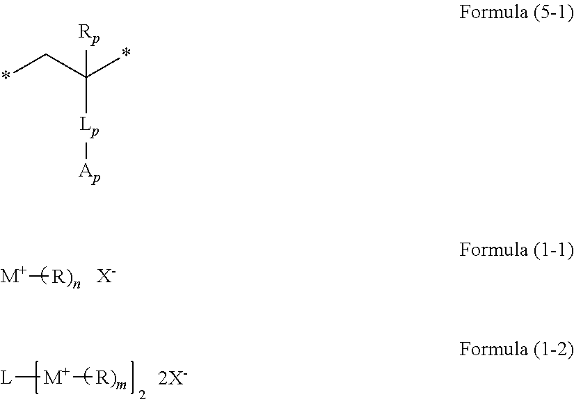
[M+][R)n].[X-].[M+]([R)m])[L].[2X-].*CC(*)([Rp])[Lp][Ap]
